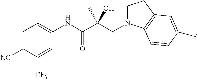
C1=C([NC])C([CF3])=CC(NC(C(CN2CCC3=C2C=CC(F)=C3)(C)O)=O)=C1
